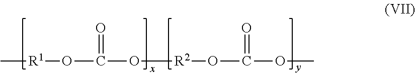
C[R1]OC(=O)O[R2]OC(OC)=O
